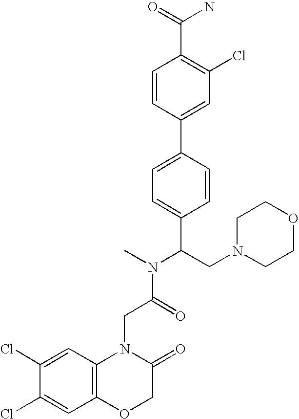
C1(Cl)=CC2=C(C=C1Cl)N(CC(N(C)C(CN1CCOCC1)C1=CC=C(C3=CC(Cl)=C(C(=O)N)C=C3)C=C1)=O)C(=O)CO2
